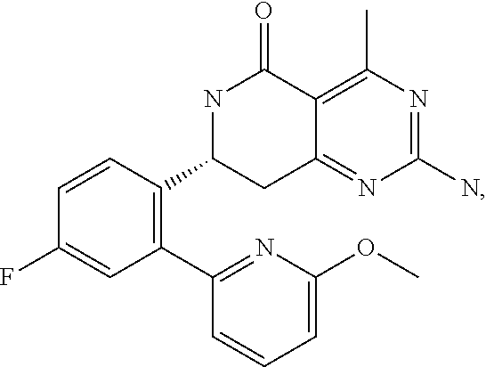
C1(C2=NC(OC)=CC=C2)=C(C2CC3=NC(N)=NC(C)=C3C(=O)N2)C=CC(F)=C1
